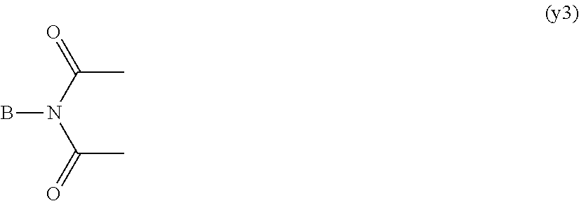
BN(C(=O)C)C(=O)C
